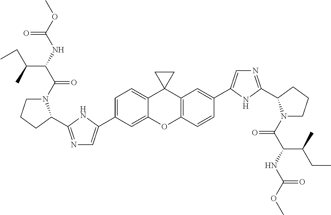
C1(C2=CN=C(C3N(C(=O)C(C(C)CC)NC(=O)OC)CCC3)N2)=CC=C2C3(C4=C(C=CC(C5=CN=C(C6N(C(=O)C(NC(=O)OC)C(CC)C)CCC6)N5)=C4)OC2=C1)CC3
